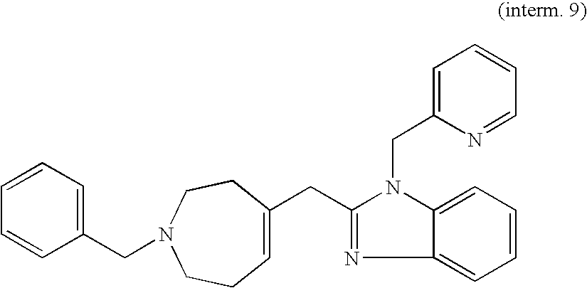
C12=CC=CC=C1N(CC1=CC=CC=N1)C(CC1=CCCN(CC3=CC=CC=C3)CC1)=N2
